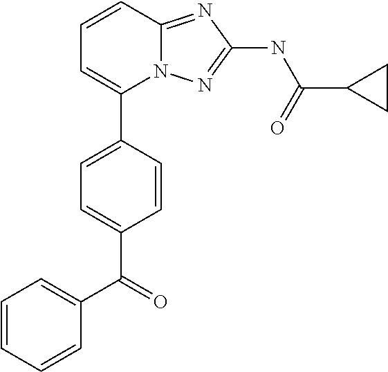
C1=CC2=NC(NC(=O)C3CC3)=NN2C(C2=CC=C(C(=O)C3=CC=CC=C3)C=C2)=C1
